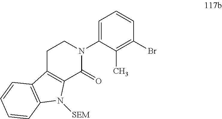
C1C2=C(C(=O)N(C3=CC=CC(Br)=C3C)C1)N([SEM])C1=C2C=CC=C1
